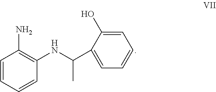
C1=CC=CC(NC(C2=CC=CC=C2O)C)=C1N
